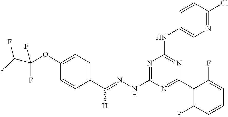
C1(C(=NNC2=NC(NC3=CN=C(Cl)C=C3)=NC(C3=C(F)C=CC=C3F)=N2)[H])=CC=C(OC(F)(F)C(F)F)C=C1
